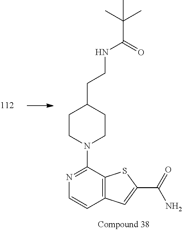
C12=C(SC(C(=O)N)=C1)C(N1CCC(CCNC(C(C)(C)C)=O)CC1)=NC=C2
